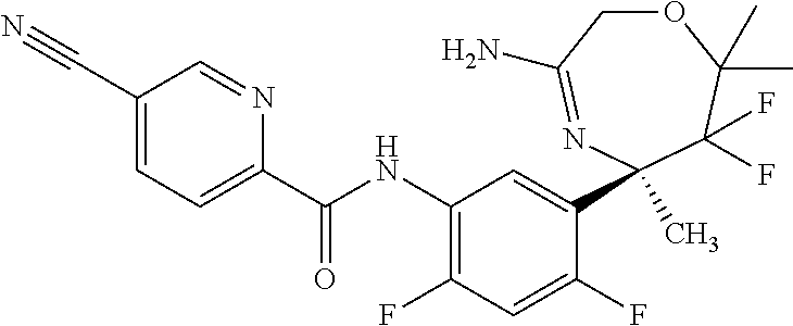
C1(C(NC2=C(F)C=C(F)C(C3(C)N=C(N)COC(C)(C)C3(F)F)=C2)=O)=CC=C(C#N)C=N1
